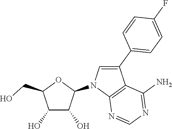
C1(O)C(O)C(N2C3=C(C(C4=CC=C(F)C=C4)=C2)C(N)=NC=N3)OC1CO
